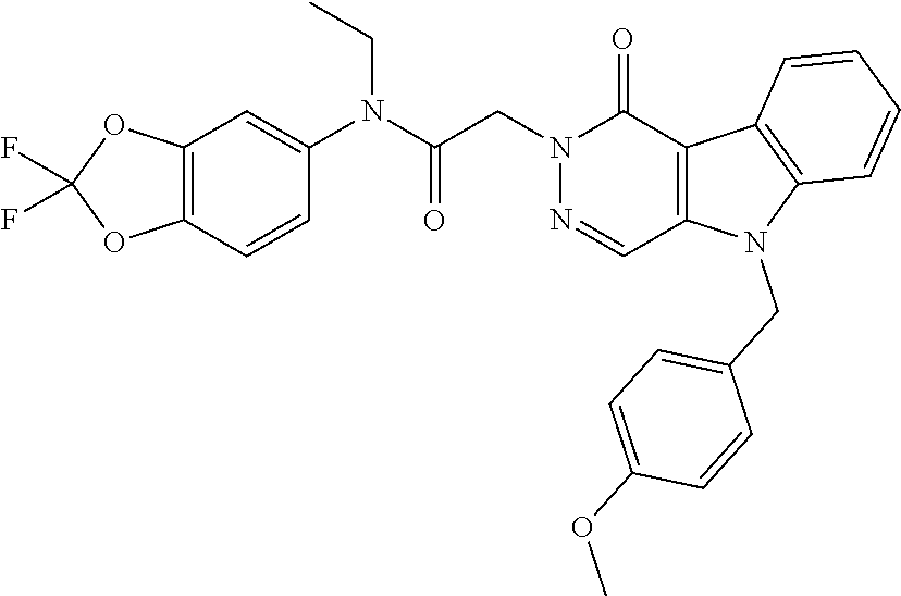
N1(CC(N(C2=CC3=C(C=C2)OC(F)(F)O3)CC)=O)N=CC2=C(C1=O)C1=C(N2CC2=CC=C(OC)C=C2)C=CC=C1
